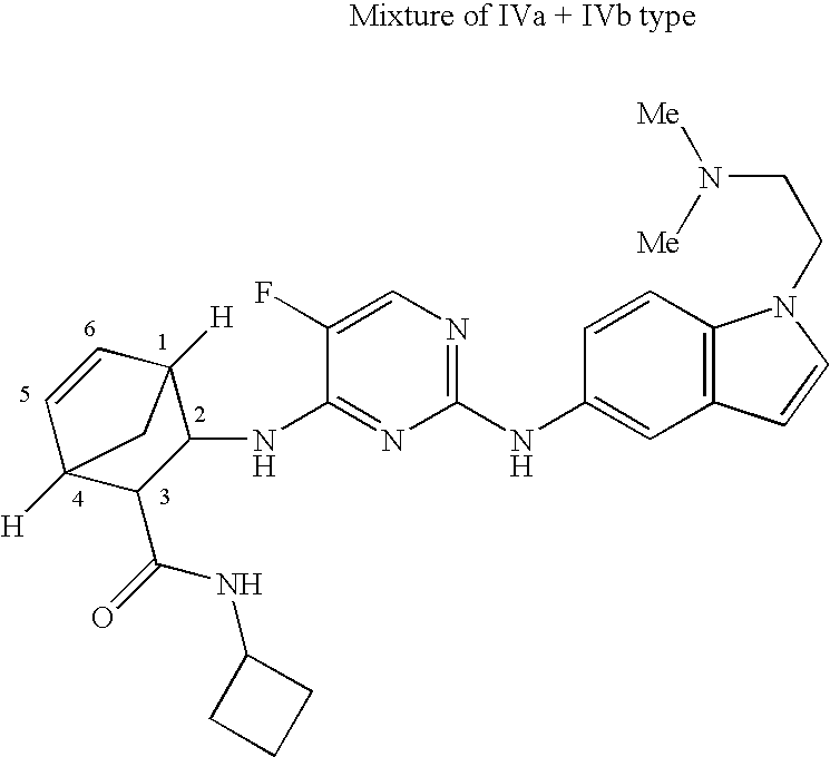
C1(NC2=CC3=C(C=C2)N(CCN([Me])[Me])C=C3)=NC=C(F)C(NC2C3([H])C=CC([H])(C2C(=O)NC2CCC2)C3)=N1
